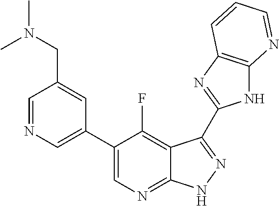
C1=NC=C(C2=CN=C3C(=C2F)C(C2=NC4=C(N2)N=CC=C4)=NN3)C=C1CN(C)C
